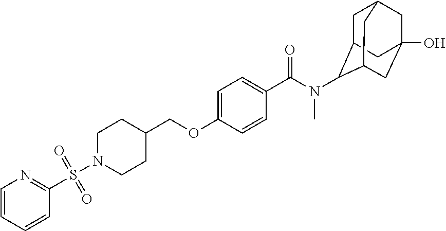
O=S(=O)(N1CCC(COC2=CC=C(C(N(C)C3C4CC5CC(O)(CC3C5)C4)=O)C=C2)CC1)C1=NC=CC=C1
